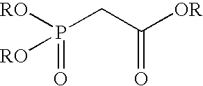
[RO]P(CC([OR])=O)(=O)[RO]
